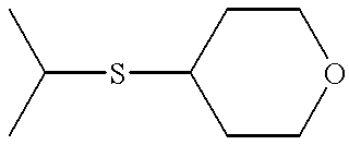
C(SC1CCOCC1)(C)C
